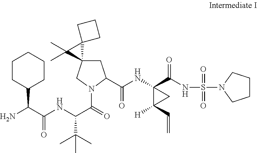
NC(C(NC(C(=O)N1C(C(NC2(C(NS(N3CCCC3)(=O)=O)=O)C([H])(C=C)C2)=O)CC2(C1)C1(C2(C)C)CCC1)C(C)(C)C)=O)C1CCCCC1
